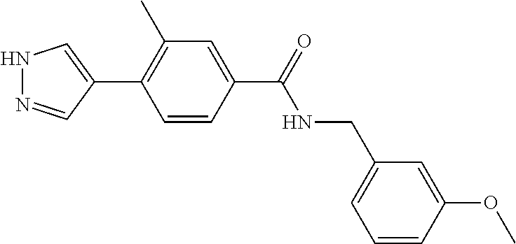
C1=CC(C(=O)NCC2=CC=CC(OC)=C2)=CC(C)=C1C1=CNN=C1
